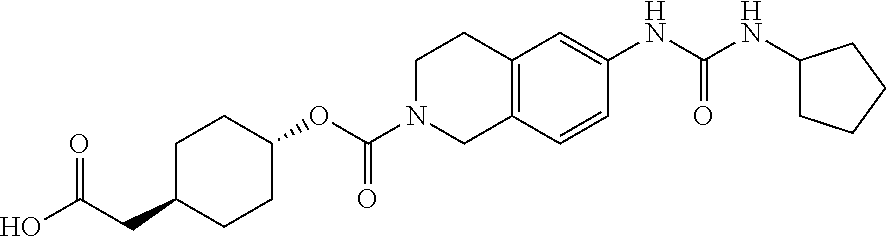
C1C(CC(O)=O)CCC(OC(N2CC3=C(CC2)C=C(NC(NC2CCCC2)=O)C=C3)=O)C1
